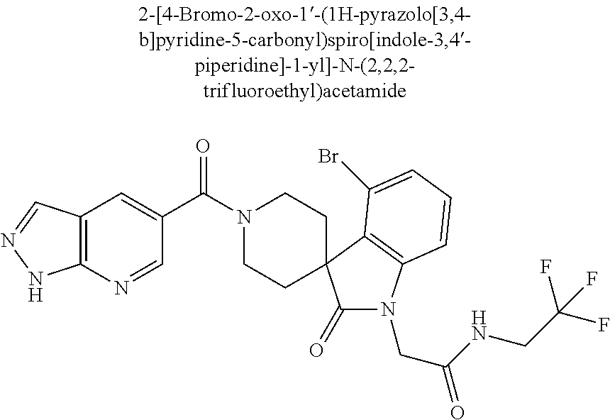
N1(C(C2=CC3=C(N=C2)NN=C3)=O)CCC2(CC1)C(=O)N(CC(NCC(F)(F)F)=O)C1=C2C(Br)=CC=C1
